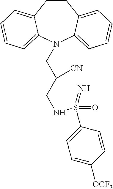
C1CC2=CC=CC=C2N(CC(CNS(C2=CC=C([OCF3])C=C2)(=O)=N)[CN])C2=CC=CC=C12
